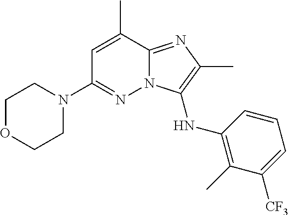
C1OCCN(C2=NN3C(=NC(C)=C3NC3=C(C)C([CF3])=CC=C3)C(C)=C2)C1
